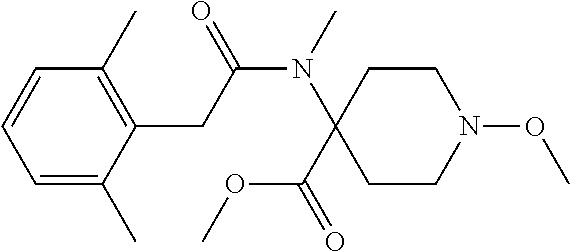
C1=C(C)C(CC(N(C)C2(C(=O)OC)CCN(OC)CC2)=O)=C(C)C=C1
